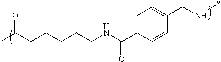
CC(CCCCCNC(C1=CC=C(CN*)C=C1)=O)=O
